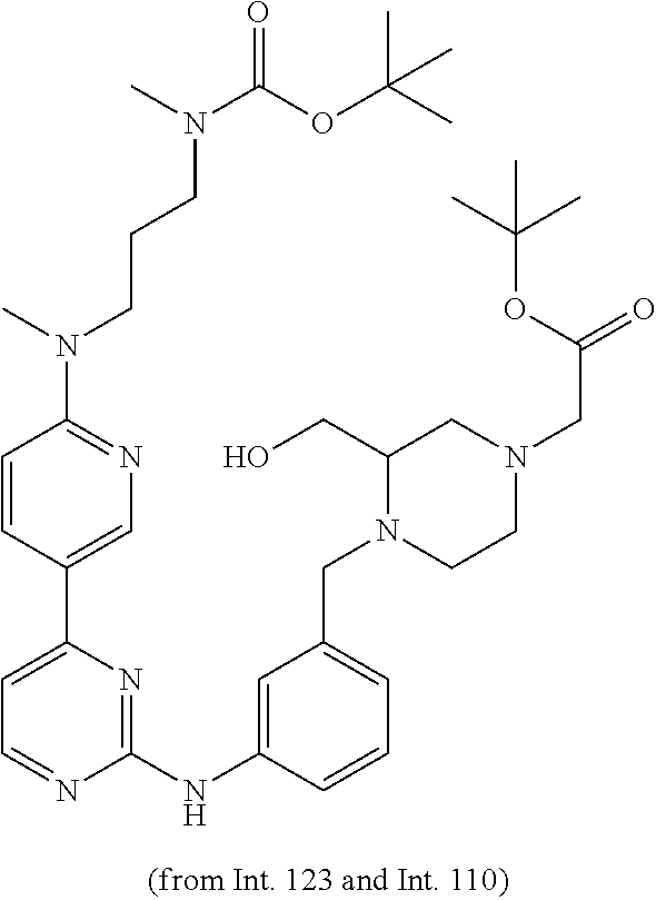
C1(NC2=CC(CN3CCN(CC(=O)OC(C)(C)C)CC3CO)=CC=C2)=NC(C2=CN=C(N(CCCN(C(=O)OC(C)(C)C)C)C)C=C2)=CC=N1
